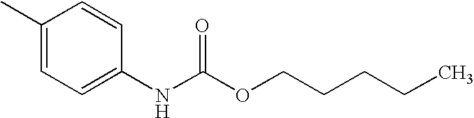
C1(C)=CC=C(NC(OCCCCC)=O)C=C1
